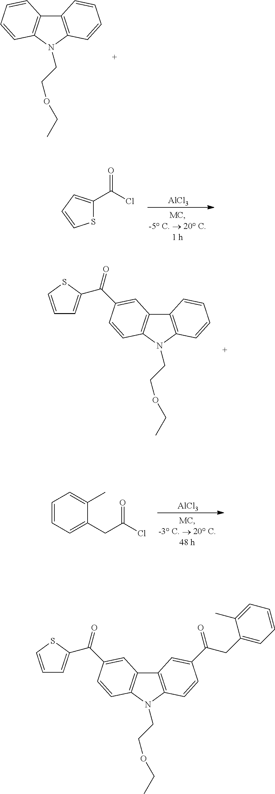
C12=C(N(CCOCC)C3=C1C=CC=C3)C=CC=C2.[AlCl3].S1C(C(Cl)=O)=CC=C1.C12=C(N(CCOCC)C3=C1C=C(C(=O)C1=CC=CS1)C=C3)C=CC=C2.[AlCl3].C1=CC=C(CC(Cl)=O)C(C)=C1.C12=C(N(CCOCC)C3=C1C=C(C(=O)C1=CC=CS1)C=C3)C=CC(C(CC1=CC=CC=C1C)=O)=C2
